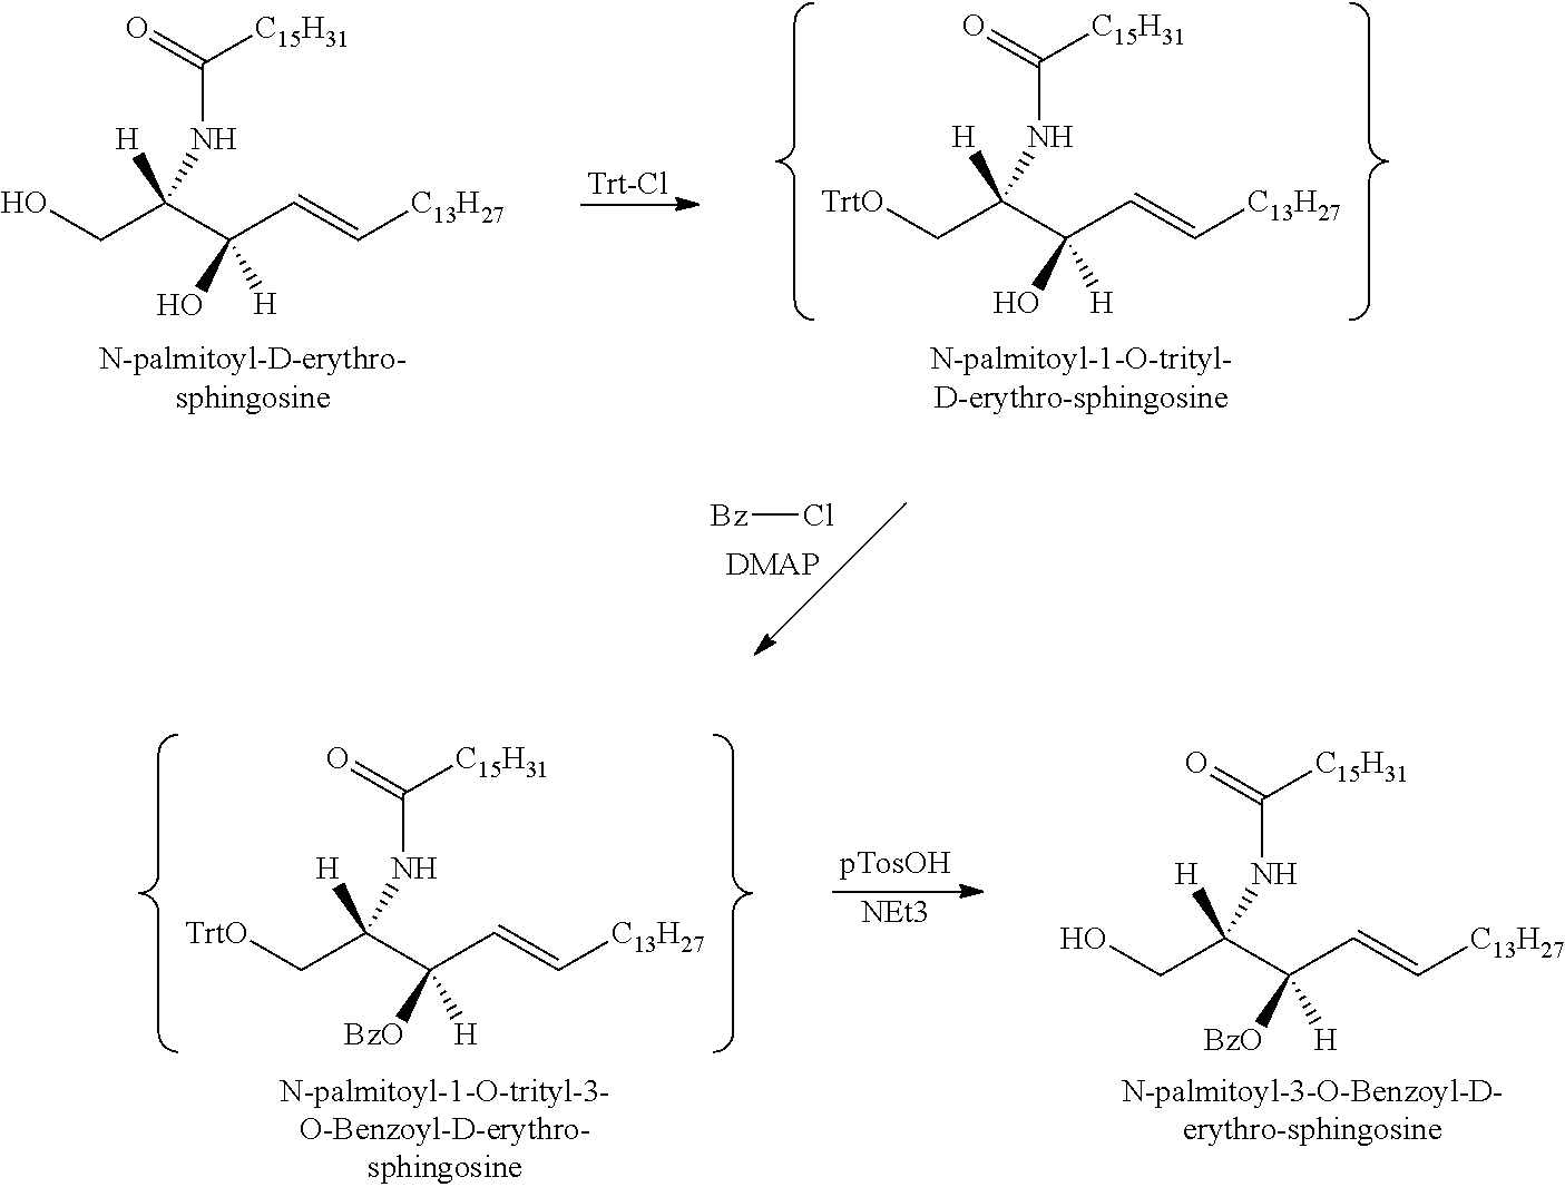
OCC(C(C=C[C13H27])(O)[H])([H])NC([C15H31])=O.[Trt-Cl].[TrtO]CC(C(C=C[C13H27])(O)[H])([H])NC([C15H31])=O.[Bz]Cl.[TrtO]CC(C(C=C[C13H27])([BzO])[H])([H])NC([C15H31])=O.[NEt3].OCC(C(C=C[C13H27])([BzO])[H])([H])NC([C15H31])=O
